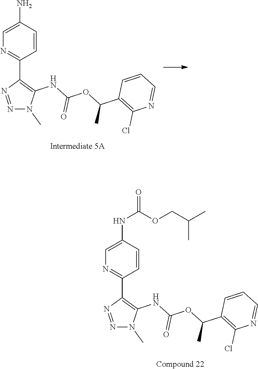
C1(N)=CN=C(C2=C(NC(OC(C3=C(Cl)N=CC=C3)C)=O)N(C)N=N2)C=C1.C1(NC(=O)OCC(C)C)=CN=C(C2=C(NC(OC(C3=C(Cl)N=CC=C3)C)=O)N(C)N=N2)C=C1
